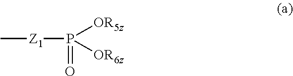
C[Z1]P([OR6z])([OR5z])=O
